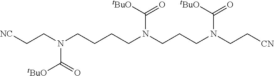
C(CN(CCCCN(CCCN(CC[CN])C(=O)[tBuO])C(=O)[tBuO])C(=O)[tBuO])[NC]
